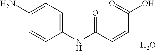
C1(NC(C=CC(O)=O)=O)=CC=C(N)C=C1.O
